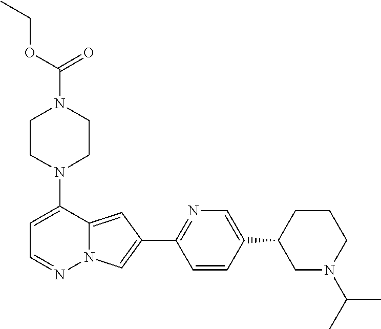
N1(C2=CC=NN3C2=CC(C2=NC=C(C4CN(C(C)C)CCC4)C=C2)=C3)CCN(C(=O)OCC)CC1
